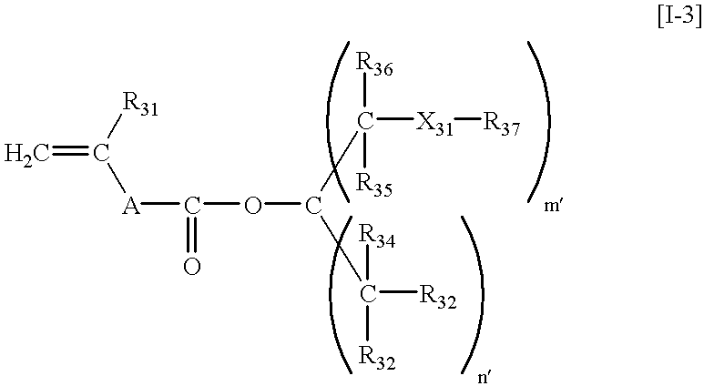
C=C([A]C(OC(C([R36])([R35])[X31][R37])C([R34])([R32])[R32])=O)[R31]
